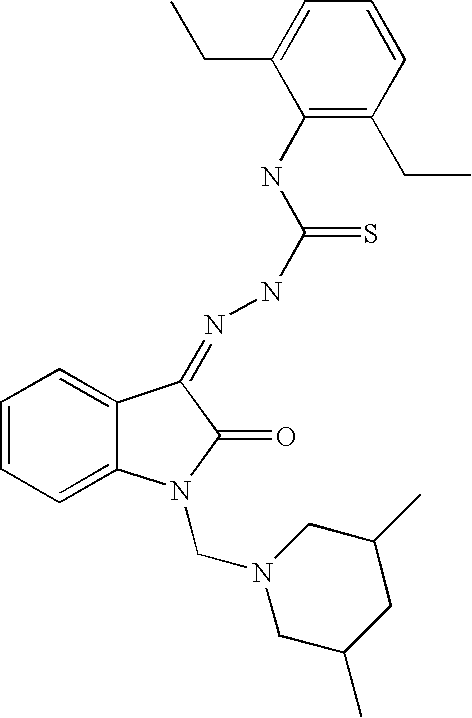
C1(NC(NN=C2C3=CC=CC=C3N(CN3CC(C)CC(C)C3)C2=O)=S)=C(CC)C=CC=C1CC
